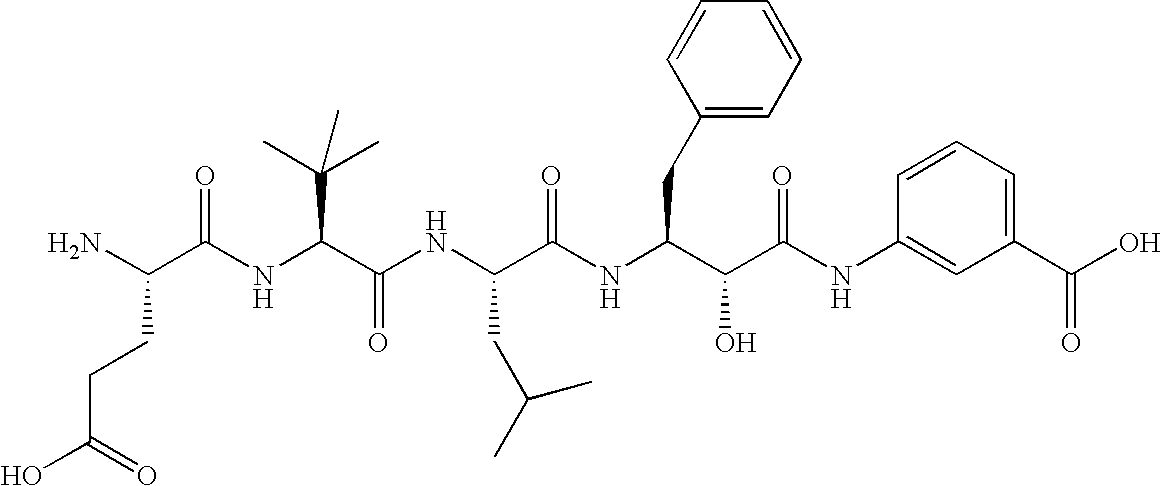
C(=O)(CCC(N)C(=O)NC(C(C)(C)C)C(=O)NC(CC(C)C)C(=O)NC(CC1=CC=CC=C1)C(O)C(=O)NC1=CC(C(O)=O)=CC=C1)O
